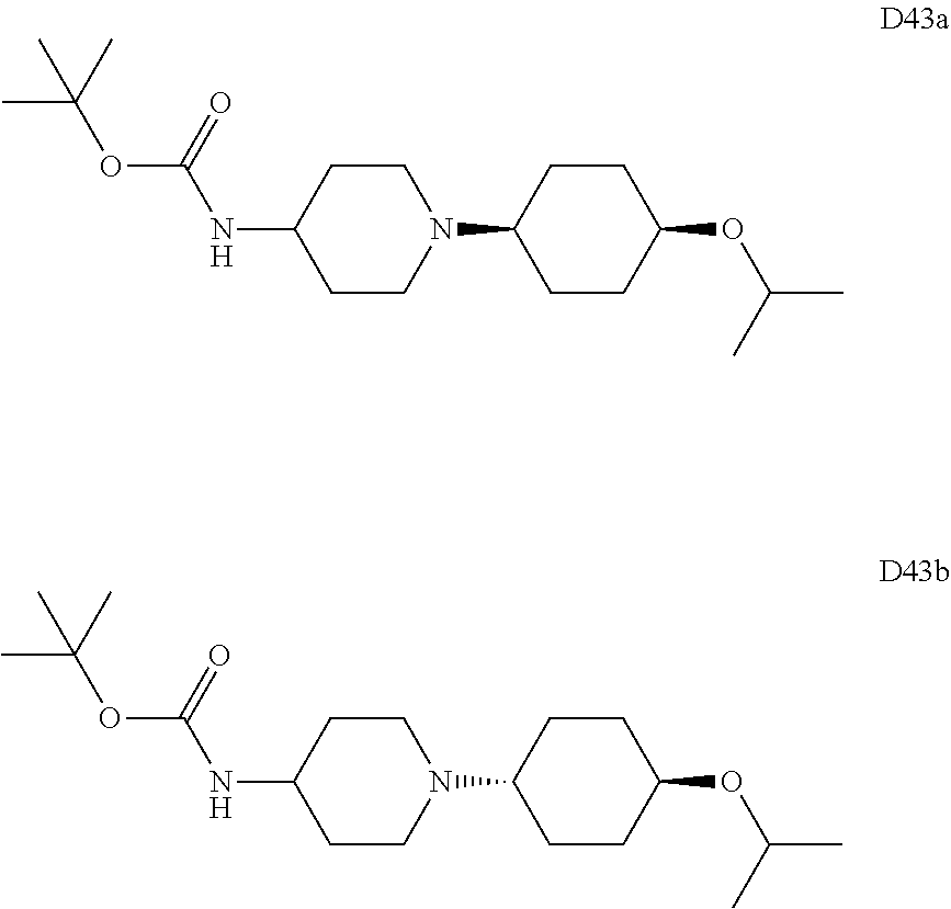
CC(C)(OC(NC1CCN(C2CCC(OC(C)C)CC2)CC1)=O)C.CC(C)(OC(NC1CCN(C2CCC(OC(C)C)CC2)CC1)=O)C
